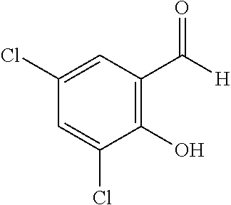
C1(Cl)=CC(C([H])=O)=C(O)C(Cl)=C1
